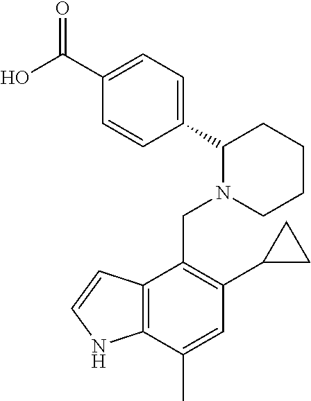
C1(C(O)=O)=CC=C(C2N(CC3=C(C4CC4)C=C(C)C4=C3C=CN4)CCCC2)C=C1
